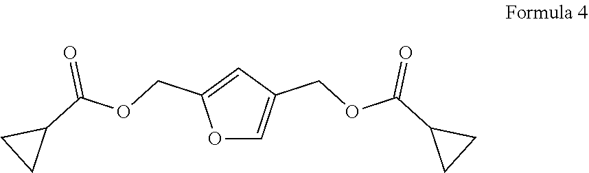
O1C=C(COC(C2CC2)=O)C=C1COC(C1CC1)=O
